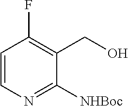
C1=CN=C([NHBoc])C(CO)=C1F
